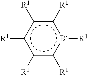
c1([R1])[b-]([R1])c([R1])c([R1])c([R1])c1[R1]
